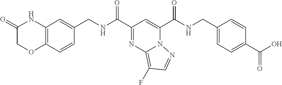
C1(C(NCC2=CC3=C(C=C2)OCC(=O)N3)=O)=NC2=C(F)C=NN2C(C(NCC2=CC=C(C(=O)O)C=C2)=O)=C1
